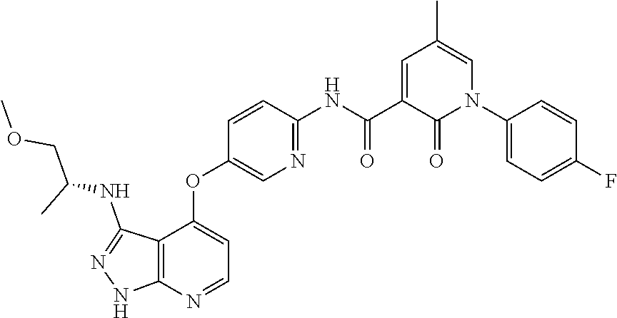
C1(C)=CN(C2=CC=C(F)C=C2)C(=O)C(C(=O)NC2=NC=C(OC3=CC=NC4=C3C(NC(COC)C)=NN4)C=C2)=C1
